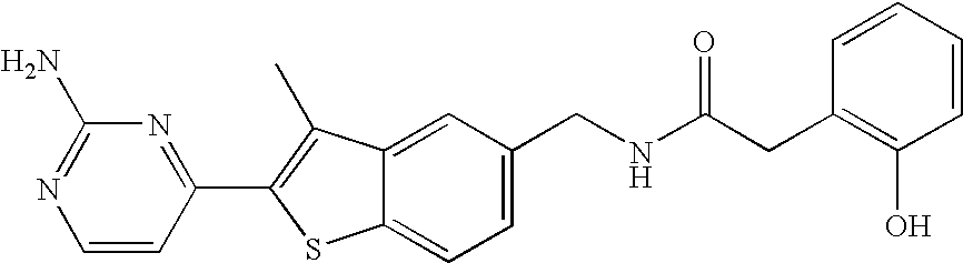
C1=CC(C2=C(C)C3=CC(CNC(CC4=C(O)C=CC=C4)=O)=CC=C3S2)=NC(N)=N1
